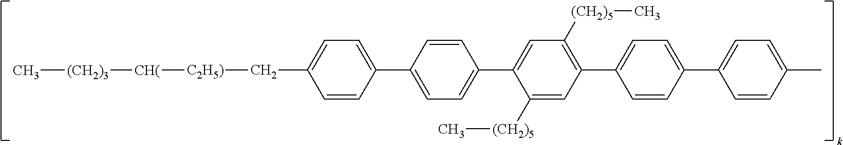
C1=CC(C[C2H5)][CH(][(CH2)3]C)=CC=C1C1=CC=C(C2=CC([(CH2)5]C)=C(C3=CC=C(C4=CC=C(C)C=C4)C=C3)C=C2[(CH2)5]C)C=C1
